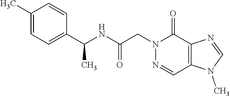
C1(C)=CC=C(C(NC(CN2C(=O)C3=C(C=N2)N(C)C=N3)=O)C)C=C1
